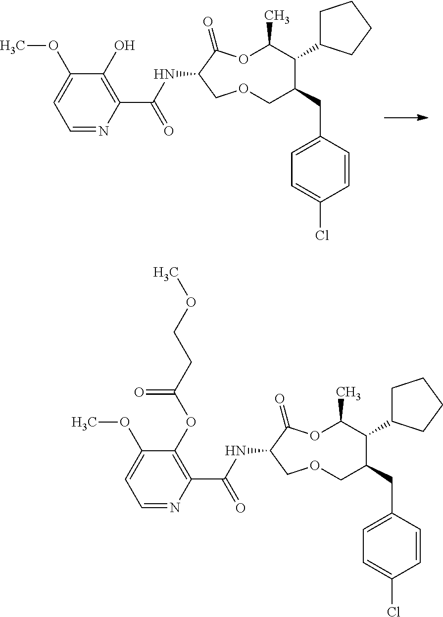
C1(CC2=CC=C(Cl)C=C2)COCC(NC(=O)C2=C(O)C(OC)=CC=N2)C(=O)OC(C)C1C1CCCC1.C(C1COCC(NC(=O)C2=C(OC(CCOC)=O)C(OC)=CC=N2)C(=O)OC(C)C1C1CCCC1)C1=CC=C(Cl)C=C1
